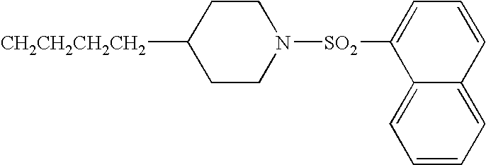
C1CC([CH2CH2CH2CH2])CCN1[SO2]C1=CC=CC2=CC=CC=C12
